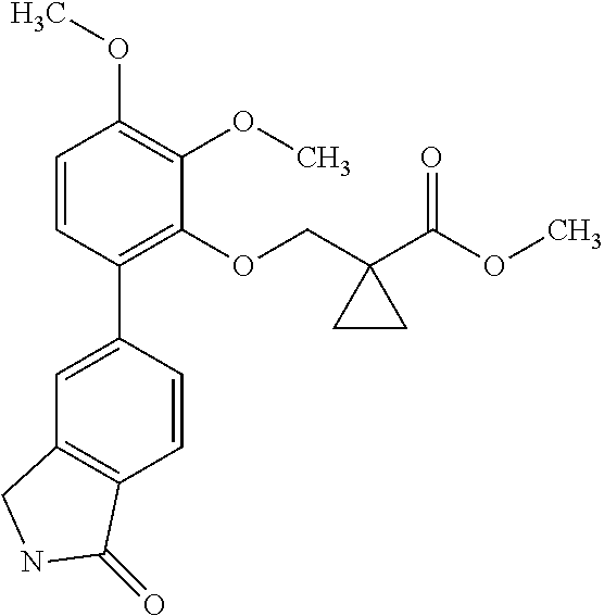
C1=CC(C2=CC3=C(C=C2)C(=O)NC3)=C(OCC2(C(OC)=O)CC2)C(OC)=C1OC
